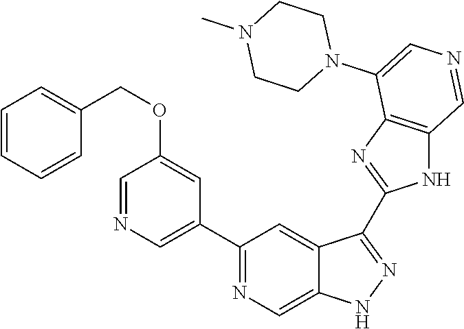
C1(C2=CN=CC(OCC3=CC=CC=C3)=C2)=NC=C2C(=C1)C(C1=NC3=C(N1)C=NC=C3N1CCN(C)CC1)=NN2
